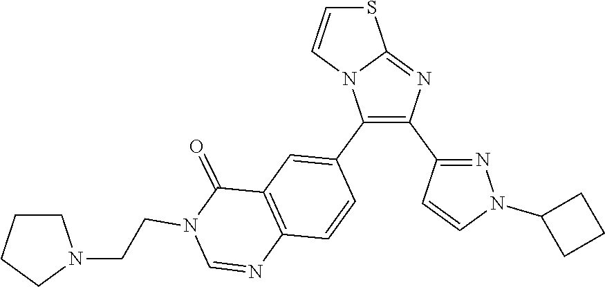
C12=NC(C3=NN(C4CCC4)C=C3)=C(C3=CC4=C(C=C3)N=CN(CCN3CCCC3)C4=O)N1C=CS2
